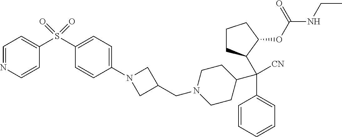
C1=CC=CC=C1C(C1CCCC1OC(NCC)=O)(C1CCN(CC2CN(C3=CC=C(S(C4=CC=NC=C4)(=O)=O)C=C3)C2)CC1)[CN]
